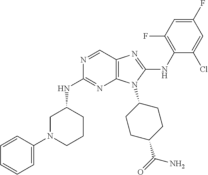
N1=CC2=C(N=C1NC1CN(C3=CC=CC=C3)CCC1)N(C1CCC(C(=O)N)CC1)C(NC1=C(F)C=C(F)C=C1Cl)=N2
